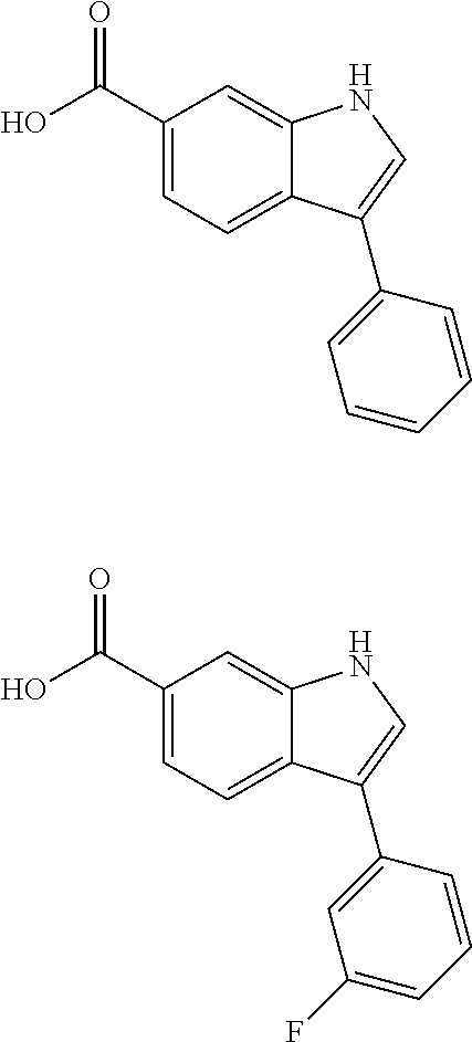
C1(C(O)=O)=CC=C2C(=C1)NC=C2C1=CC=CC=C1.C1(C(O)=O)=CC=C2C(=C1)NC=C2C1=CC(F)=CC=C1
